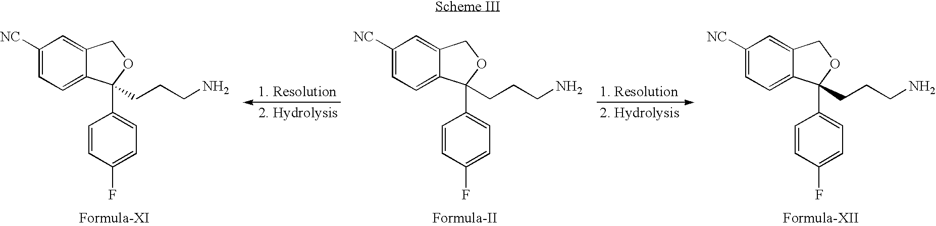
C1([NC])=CC=C2C(=C1)COC2(C1=CC=C(F)C=C1)CCCN.C1([NC])=CC=C2C(=C1)COC2(C1=CC=C(F)C=C1)CCCN.C1([NC])=CC=C2C(=C1)COC2(C1=CC=C(F)C=C1)CCCN
